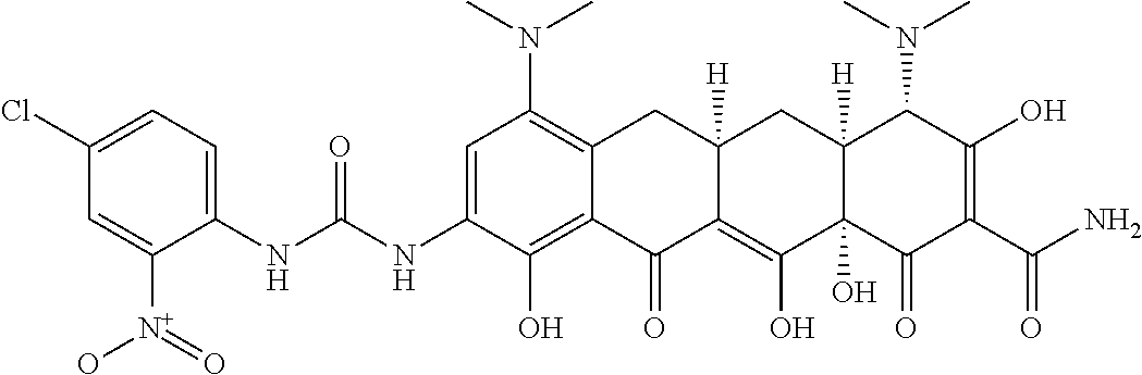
CN(C1=C2C(=C(O)C(NC(NC3=CC=C(Cl)C=C3[N+](=O)O)=O)=C1)C(=O)C1=C(O)C3(O)C([H])(CC1([H])C2)C(N(C)C)C(O)=C(C(N)=O)C3=O)C
